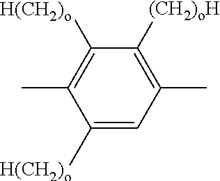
C1([H(CH2)o])=CC(C)=C([(CH2)oH])C([H(CH2)o])=C1C
